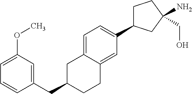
C1=C2C(=CC(C3CCC(N)(CO)C3)=C1)CCC(CC1=CC(OC)=CC=C1)C2
